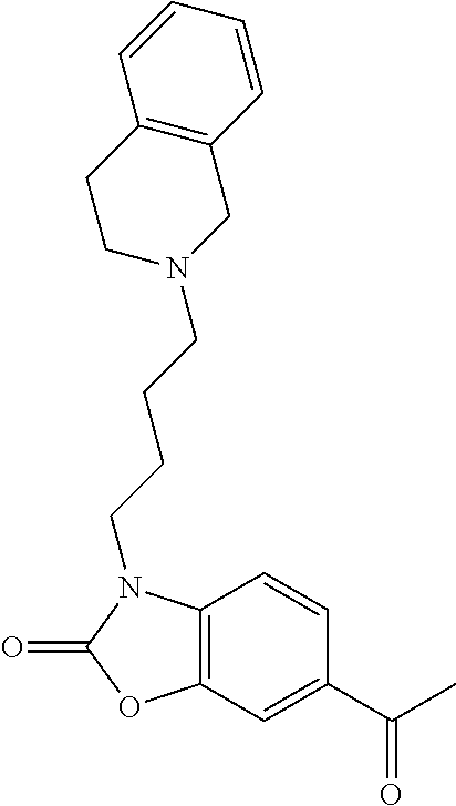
C1=CC2=C(C=C1C(C)=O)OC(=O)N2CCCCN1CCC2=C(C1)C=CC=C2
